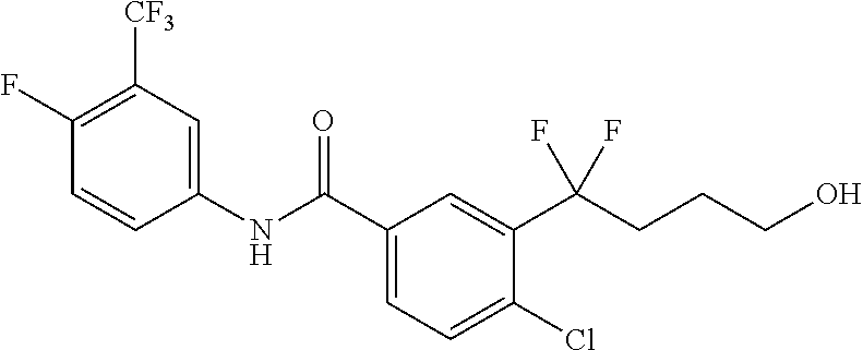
C1(NC(C2=CC=C(Cl)C(C(CCCO)(F)F)=C2)=O)=CC([CF3])=C(F)C=C1
